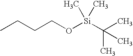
CCCCO[Si](C(C)(C)C)(C)C
